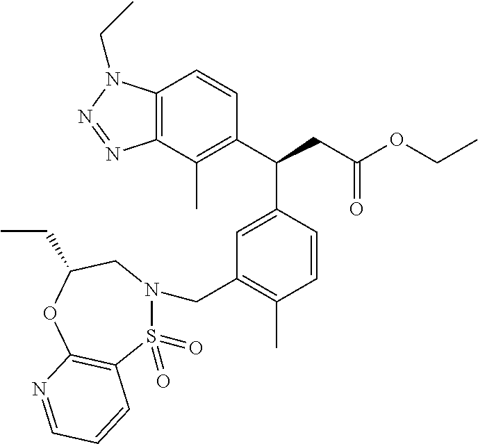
C12=C(C(C)=C(C(CC(OCC)=O)C3=CC(CN4S(=O)(=O)C5=C(OC(CC)C4)N=CC=C5)=C(C)C=C3)C=C1)N=NN2CC
